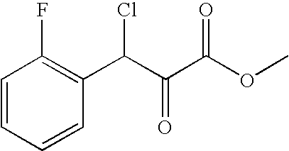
C1=CC=CC(C(C(C(OC)=O)=O)Cl)=C1F
